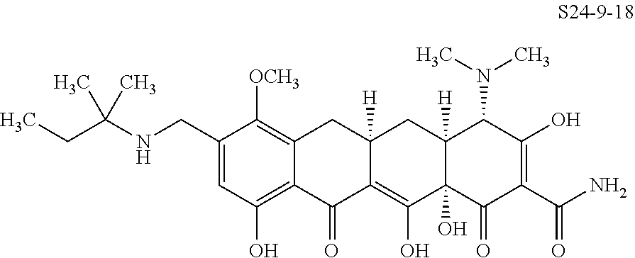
C1=C(CNC(CC)(C)C)C([OCH3])=C2C(=C1O)C(=O)C1=C(O)C3(O)C([H])(CC1([H])C2)C(N(C)C)C(O)=C(C(N)=O)C3=O
